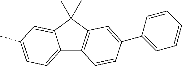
C12=CC=C(C)C=C1C(C)(C)C1=C2C=CC(C2=CC=CC=C2)=C1
